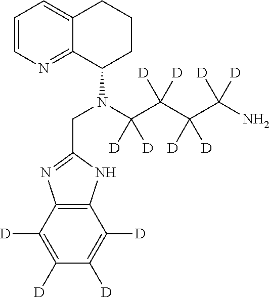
C12=C(C([D])=C([D])C([D])=C1[D])N=C(CN(C1CCCC3=CC=CN=C13)C(C(C(C(N)([D])[D])([D])[D])([D])[D])([D])[D])N2
